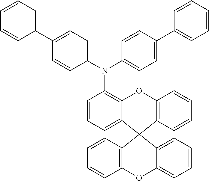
N(C1=CC=C(C2=CC=CC=C2)C=C1)(C1=CC=C(C2=CC=CC=C2)C=C1)C1=C2C(=CC=C1)C1(C3=C(O2)C=CC=C3)C2=C(OC3=CC=CC=C13)C=CC=C2
